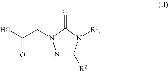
N1=C([R2])N([R1])C(=O)N1CC(O)=O
